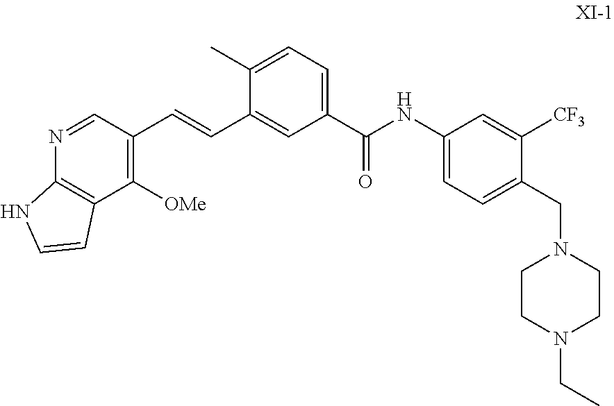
C1(C=CC2=CC(C(NC3=CC=C(CN4CCN(CC)CC4)C([CF3])=C3)=O)=CC=C2C)=C([OMe])C2=C(N=C1)NC=C2
